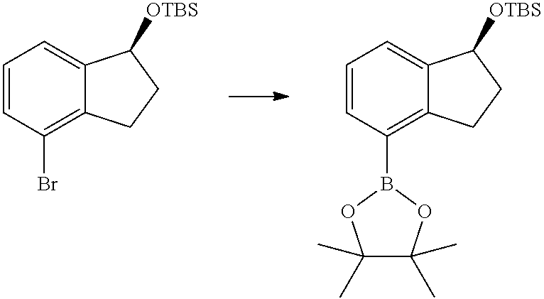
C1=CC(Br)=C2C(=C1)C([OTBS])CC2.C1=CC(B2OC(C)(C)C(C)(C)O2)=C2C(=C1)C([OTBS])CC2
